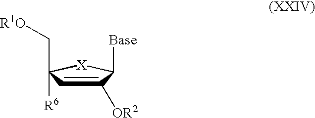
C1([OR2])=CC(C[R1O])([R6])[X]C1[Base]
